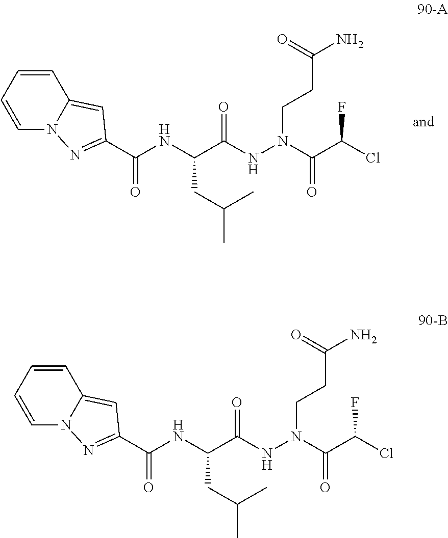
C(C(NN(C(C(Cl)F)=O)CCC(N)=O)=O)(NC(=O)C1=NN2C(=C1)C=CC=C2)CC(C)C.C(C(NN(C(C(Cl)F)=O)CCC(N)=O)=O)(NC(=O)C1=NN2C(=C1)C=CC=C2)CC(C)C
